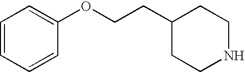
C(CC1CCNCC1)OC1=CC=CC=C1
